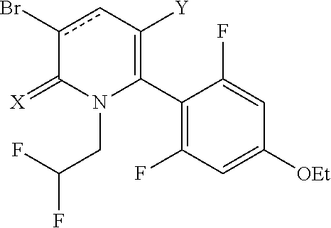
C1(C2=C([Y])cc(Br)C(=[X])N2CC(F)F)=C(F)C=C([OEt])C=C1F
